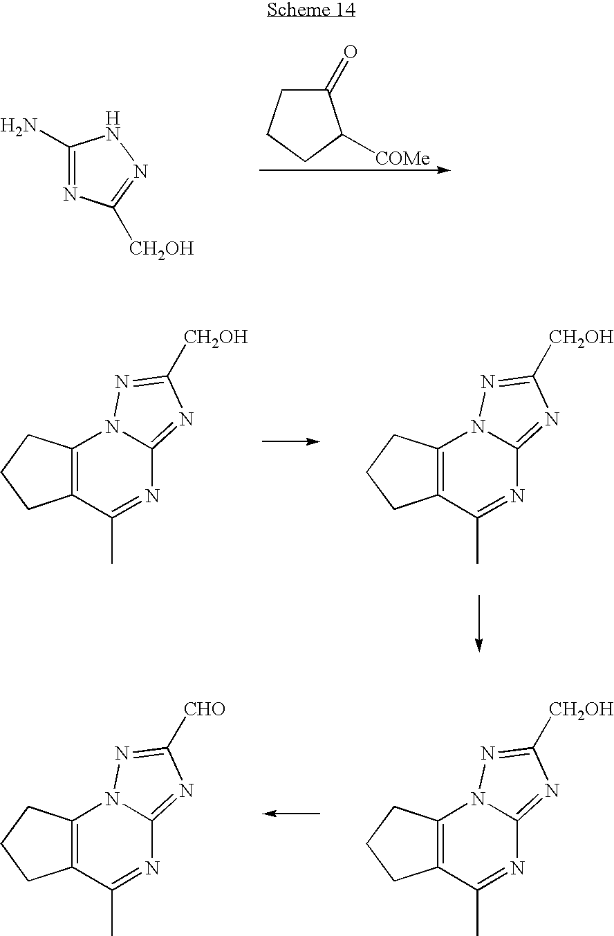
C1(N)=NC([CH2OH])=NN1.C1(=O)CCCC1[COMe].C12=C(C(C)=NC3=NC([CH2OH])=NN13)CCC2.C12=C(C(C)=NC3=NC([CH2OH])=NN13)CCC2.C12=C(C(C)=NC3=NC([CHO])=NN13)CCC2.C12=C(C(C)=NC3=NC([CH2OH])=NN13)CCC2
